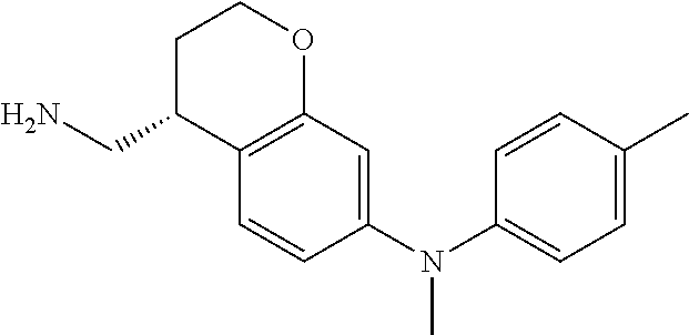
C1C(CN)C2=C(OC1)C=C(N(C1=CC=C(C)C=C1)C)C=C2
